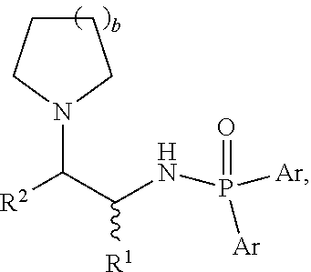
C1CCN(C([R2])C(NP([Ar])(=O)[Ar])[R1])C1
